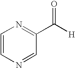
C1=CN=CC(C([H])=O)=N1
